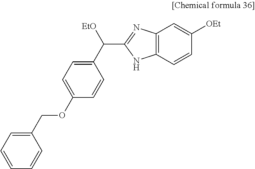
C(OC1=CC=C(C([EtO])C2=NC3=C(N2)C=CC([OEt])=C3)C=C1)C1=CC=CC=C1
